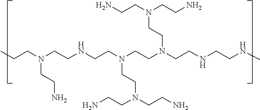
N(CCN(CCN)CCN)(CCN(CCN(CCN)CCN)CCNCCNC)CCNCCN(CCN)CCC
